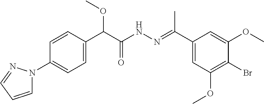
C1(N2C=CC=N2)=CC=C(C(C(NN=C(C2=CC(OC)=C(Br)C(OC)=C2)C)=O)OC)C=C1
